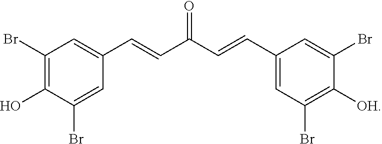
C1(Br)=C(O)C(Br)=CC(C=CC(C=CC2=CC(Br)=C([OH])C(Br)=C2)=O)=C1
